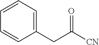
C1(CC([CN])=O)=CC=CC=C1
